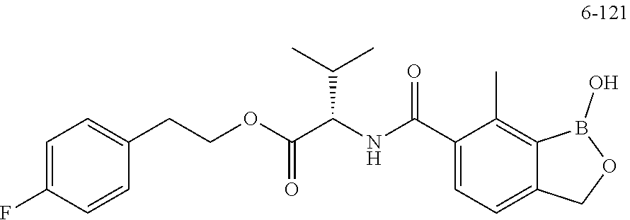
C1(C(NC(C(OCCC2=CC=C(F)C=C2)=O)C(C)C)=O)=CC=C2C(=C1C)B(O)OC2
